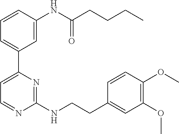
C1=CC(NC(CCCC)=O)=CC(C2=CC=NC(NCCC3=CC(OC)=C(OC)C=C3)=N2)=C1
